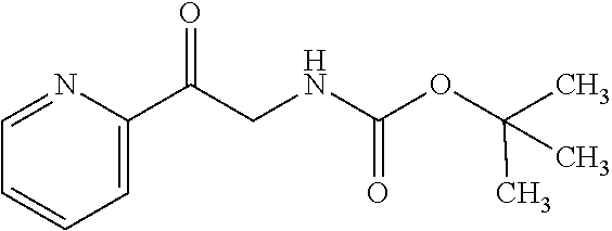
C1=NC(C(CNC(=O)OC(C)(C)C)=O)=CC=C1
